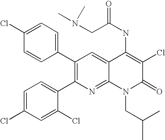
C1(Cl)=CC=C(C2=C(C3=CC=C(Cl)C=C3Cl)N=C3C(=C2)C(NC(=O)CN(C)C)=C(Cl)C(=O)N3CC(C)C)C=C1
